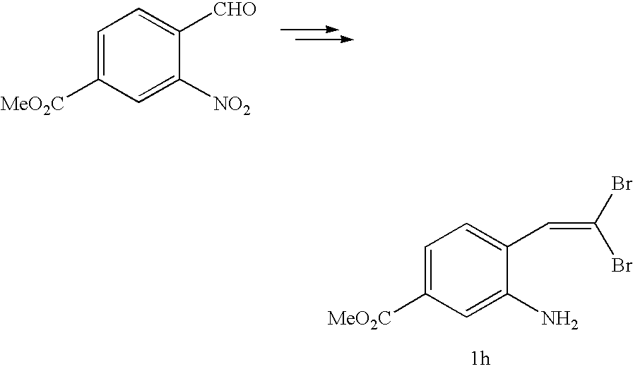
C1=C([MeO2C])C=C([NO2])C([CHO])=C1.C1=C([MeO2C])C=C(N)C(C=C(Br)Br)=C1
